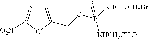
C1=C(COP([NHCH2CH2Br])([NHCH2CH2Br])=O)OC([O2N])=N1
